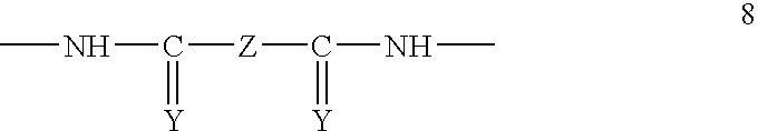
CNC([Z]C(NC)=[Y])=[Y]
